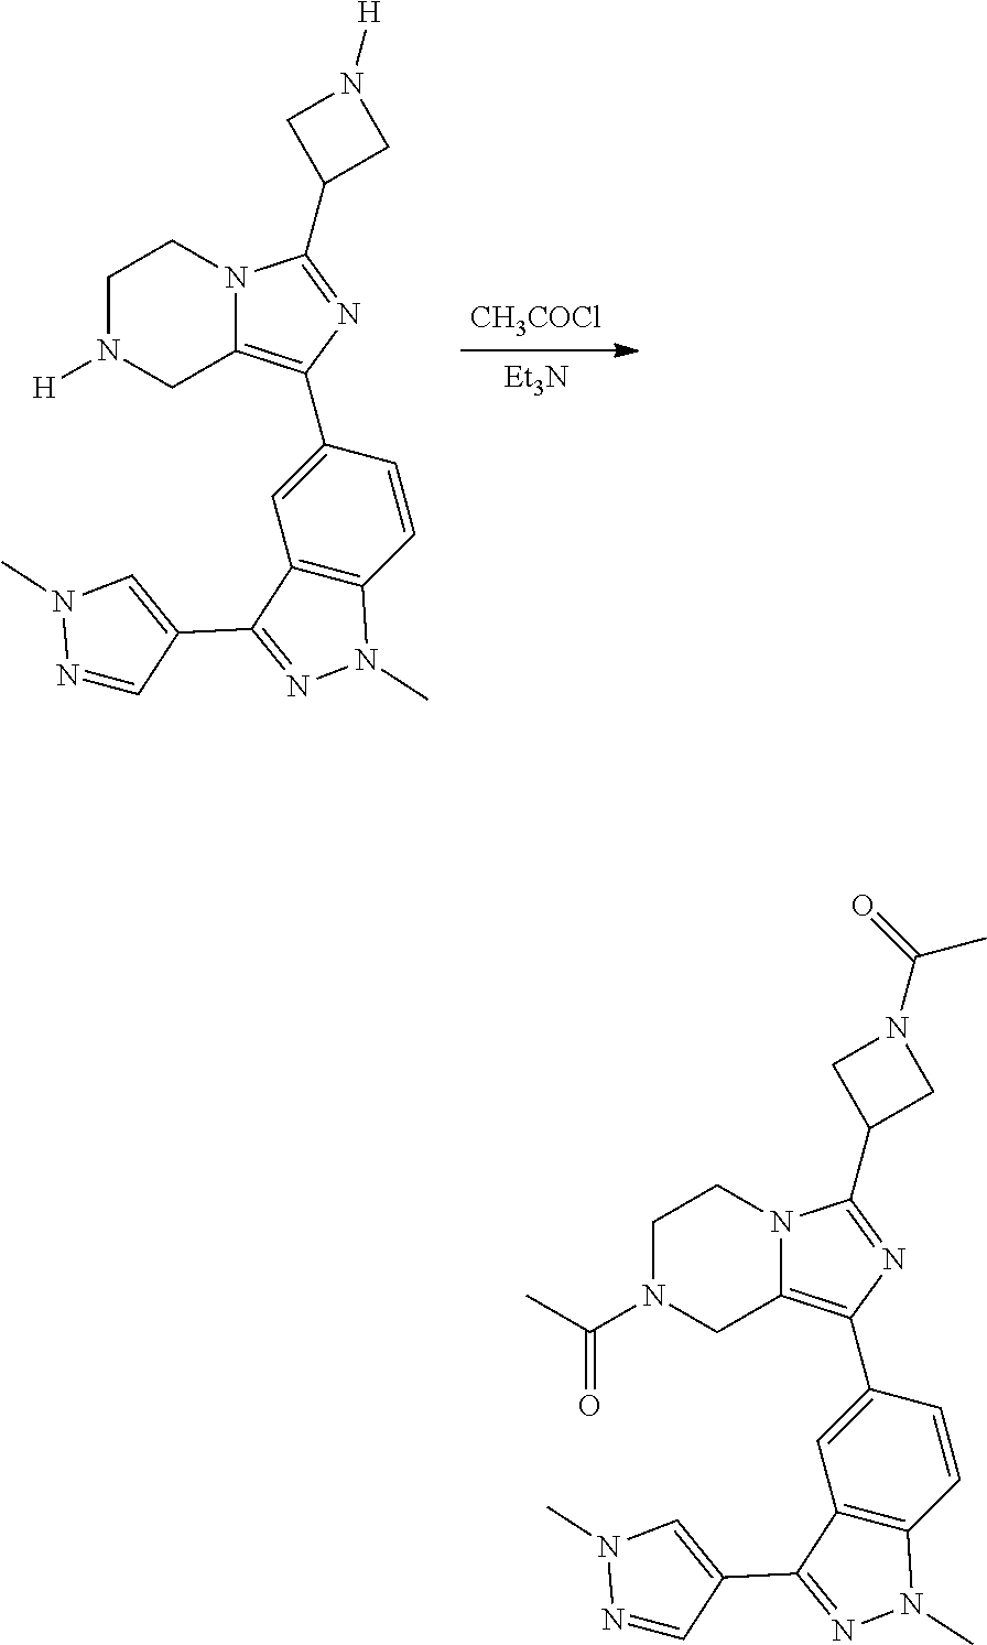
[CH3COCl].[Et3N].C1(C2=C3N(C(C4CN([H])C4)=N2)CCN([H])C3)=CC2=C(C=C1)N(C)N=C2C1=CN(C)N=C1.C1(C2=C3N(C(C4CN(C(C)=O)C4)=N2)CCN(C(=O)C)C3)=CC2=C(C=C1)N(C)N=C2C1=CN(C)N=C1
